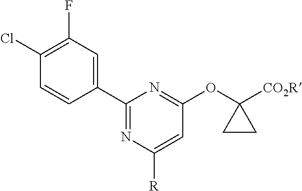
C1(C2=CC(F)=C(Cl)C=C2)=NC([R])=CC(OC2([CO2R])CC2)=N1
